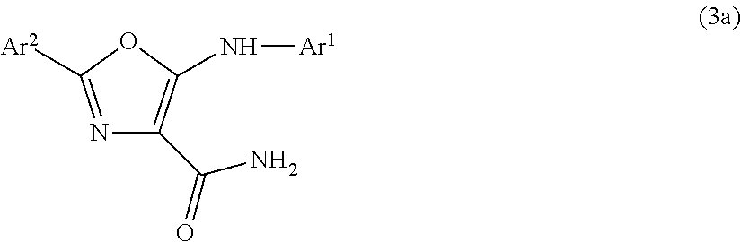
N1=C([Ar2])OC(N[Ar1])=C1C(=O)N
